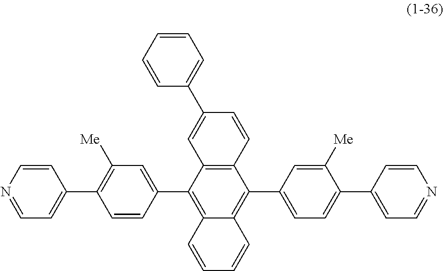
C12=C(C=CC(C3=CC=CC=C3)=C1)C(C1=CC=C(C3=CC=NC=C3)C([Me])=C1)=C1C(=C2C2=CC([Me])=C(C3=CC=NC=C3)C=C2)C=CC=C1
